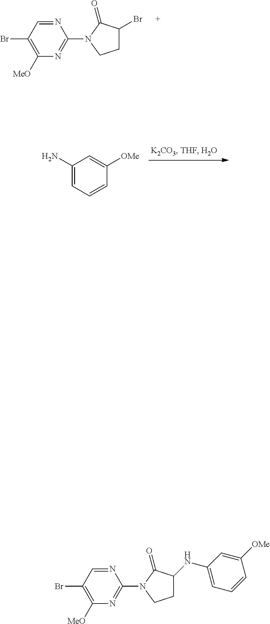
C1C(Br)C(=O)N(C2=NC([MeO])=C(Br)C=N2)C1.C1(N)=CC=CC([OMe])=C1.C1C(NC2=CC=CC([OMe])=C2)C(=O)N(C2=NC([MeO])=C(Br)C=N2)C1
